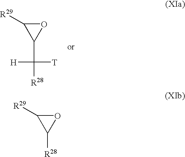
O1C([R29])C1C([H])([T])[R28].O1C([R29])C1[R28]
